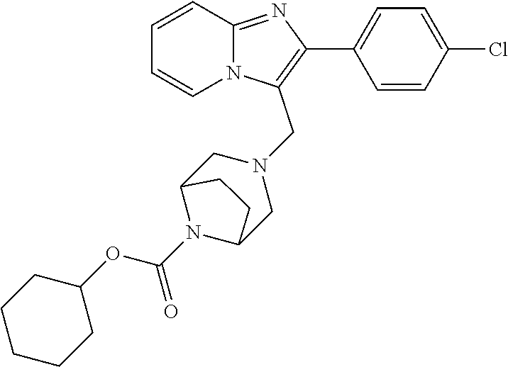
C1=CC=CN2C1=NC(C1=CC=C(Cl)C=C1)=C2CN1CC2N(C(OC3CCCCC3)=O)C(C1)CC2
